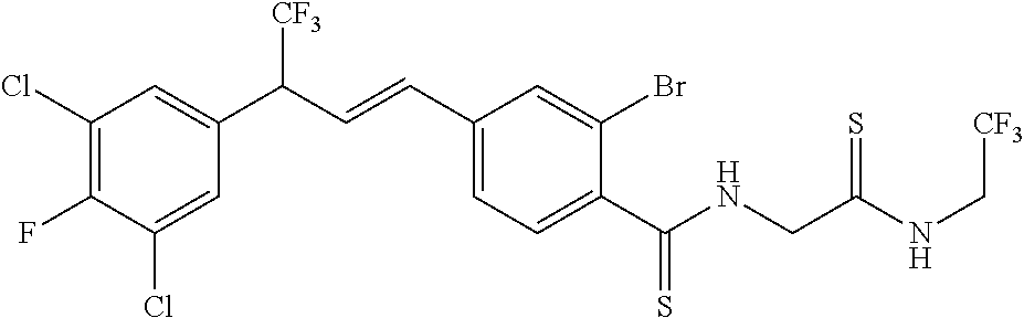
C1(Cl)=C(F)C(Cl)=CC(C(C=CC2=CC=C(C(NCC(NC[CF3])=S)=S)C(Br)=C2)[CF3])=C1
